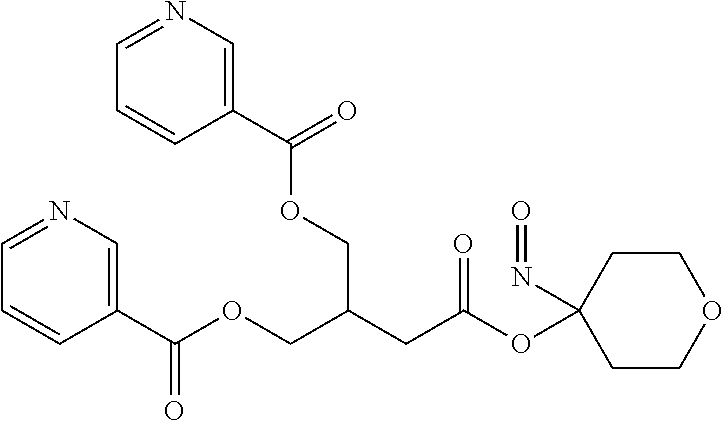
C1COCCC1(OC(CC(COC(C1=CN=CC=C1)=O)COC(C1=CN=CC=C1)=O)=O)N=O
